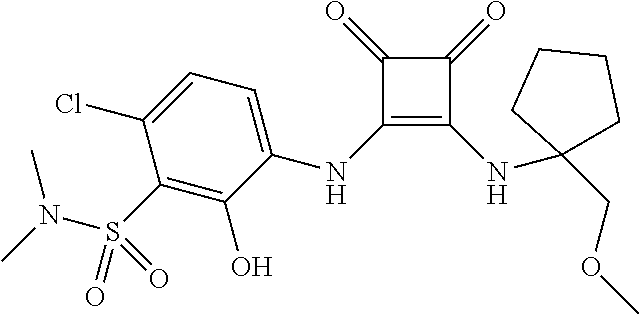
C1(=O)C(NC2=CC=C(Cl)C(S(=O)(N(C)C)=O)=C2O)=C(NC2(COC)CCCC2)C1=O
